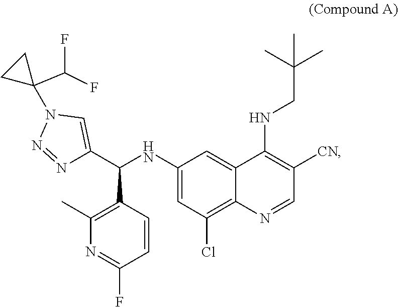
C1(NC(C2=CN(C3(C(F)F)CC3)N=N2)C2=C(C)N=C(F)C=C2)=CC(Cl)=C2C(=C1)C(NCC(C)(C)C)=C([CN])C=N2
